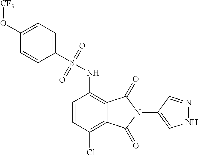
C1(O[CF3])=CC=C(S(=O)(=O)NC2=C3C(=C(Cl)C=C2)C(=O)N(C2=CNN=C2)C3=O)C=C1
